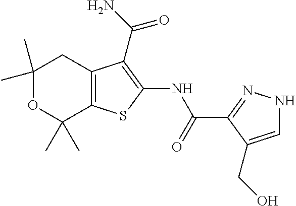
C1(C)(C)OC(C)(C)C2=C(C1)C(C(=O)N)=C(NC(C1=NNC=C1CO)=O)S2
